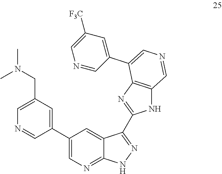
C1(C2=CC(CN(C)C)=CN=C2)=CN=C2C(=C1)C(C1=NC3=C(N1)C=NC=C3C1=CC([F3C])=CN=C1)=NN2
